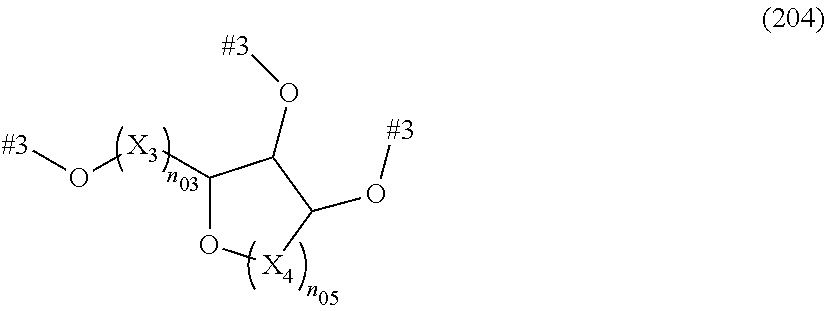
C1([X3]O[#3])O[X4]C(O[#3])C1O[#3]
